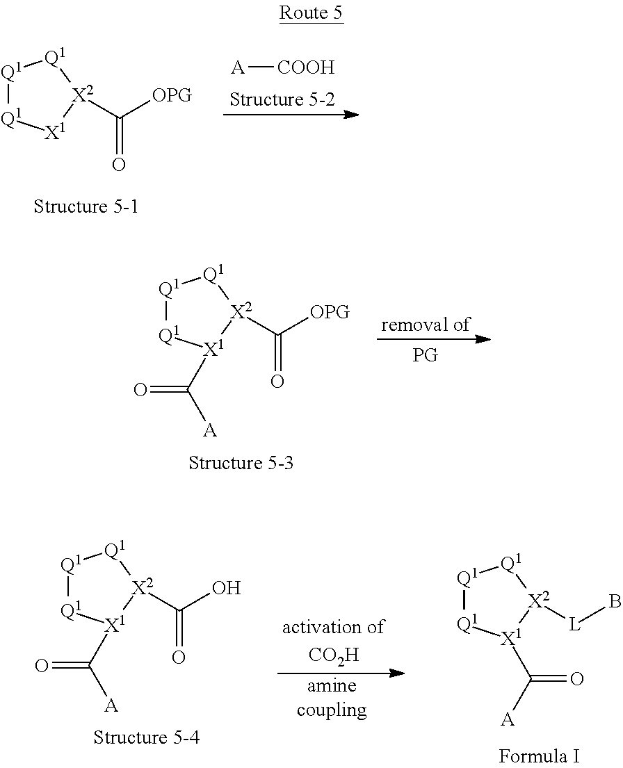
[Q1]1[Q1][X1](C([A])=O)[X2](C([OPG])=O)[Q1]1.[Q1]1[Q1][X1][X2](C([OPG])=O)[Q1]1.[A][COOH].[Q1]1[Q1][X1](C([A])=O)[X2]([L]B)[Q1]1.[Q1]1[Q1][X1](C([A])=O)[X2](C(O)=O)[Q1]1
